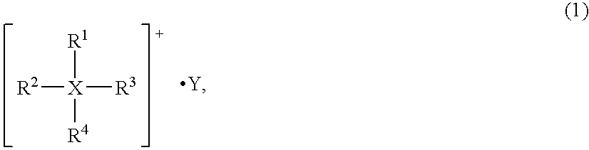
[R2][X]([R1])([R3])[R4]
